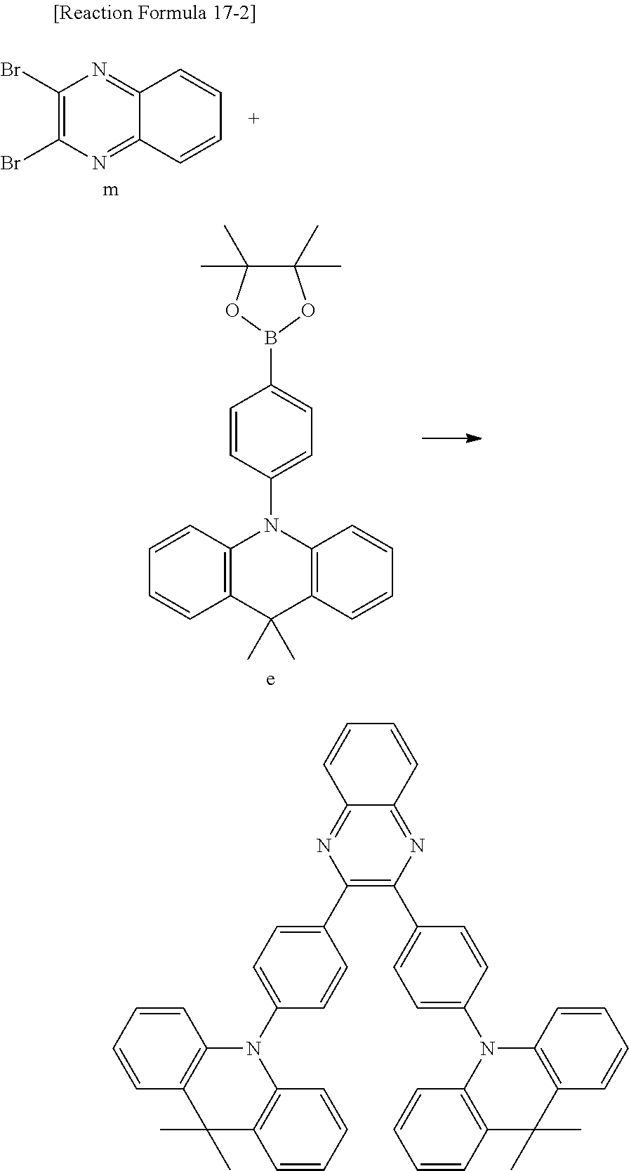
C1(Br)=C(Br)N=C2C(=N1)C=CC=C2.C1=CC(N2C3=C(C(C)(C)C4=C2C=CC=C4)C=CC=C3)=CC=C1B1OC(C)(C)C(C)(C)O1.C1(C2=CC=C(N3C4=C(C(C)(C)C5=C3C=CC=C5)C=CC=C4)C=C2)=C(C2=CC=C(N3C4=C(C(C)(C)C5=C3C=CC=C5)C=CC=C4)C=C2)N=C2C(=N1)C=CC=C2
